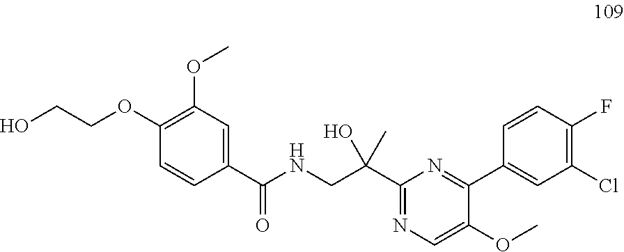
C(NCC(O)(C1=NC=C(OC)C(C2=CC(Cl)=C(F)C=C2)=N1)C)(=O)C1=CC(OC)=C(OCCO)C=C1
